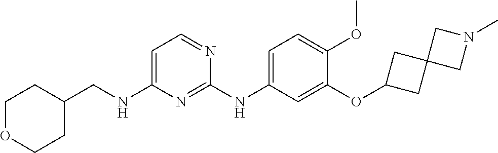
C1(OC2CC3(C2)CN(C)C3)=CC(NC2=NC(NCC3CCOCC3)=CC=N2)=CC=C1OC
